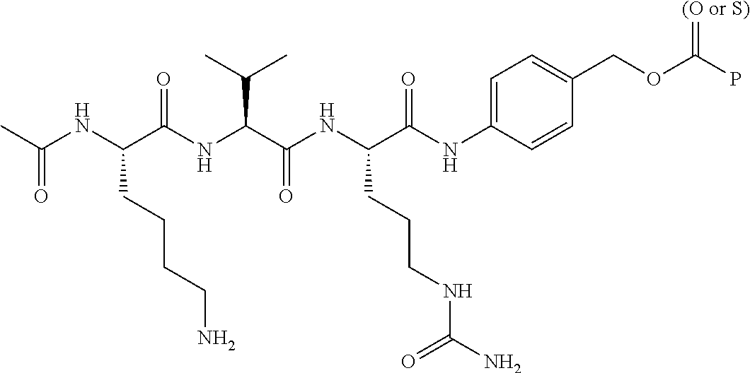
CC(NC(C(NC(C(NC(C(NC1=CC=C(COC(P)=[(O or S)])C=C1)=O)CCCNC(N)=O)=O)C(C)C)=O)CCCCN)=O
